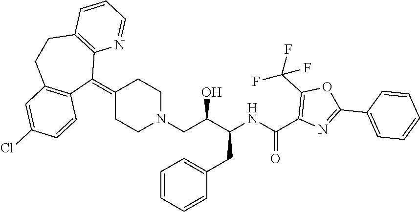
C(C(C(NC(C1=C(C(F)(F)F)OC(C2=CC=CC=C2)=N1)=O)CC1=CC=CC=C1)O)N1CCC(=C2C3=C(CCC4=C2C=CC(Cl)=C4)C=CC=N3)CC1
